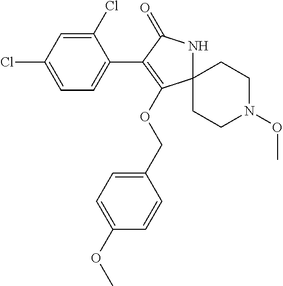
C12(NC(=O)C(C3=CC=C(Cl)C=C3Cl)=C1OCC1=CC=C(OC)C=C1)CCN(OC)CC2
